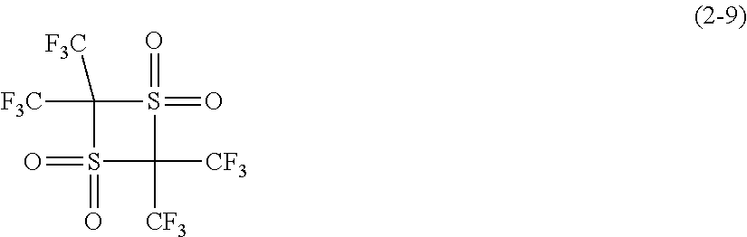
S1(=O)(=O)C([CF3])([CF3])S(=O)(=O)C1([F3C])[F3C]
